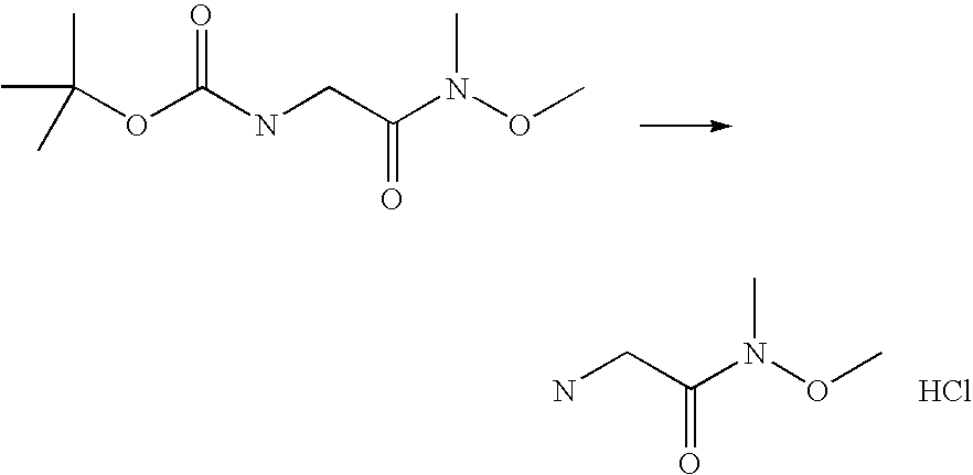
O(N(C(CNC(OC(C)(C)C)=O)=O)C)C.O(N(C(CN)=O)C)C.Cl
